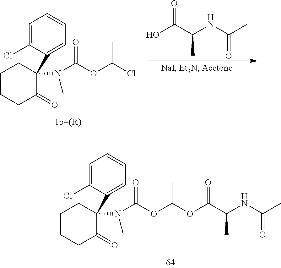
OC(C(NC(C)=O)C)=O.C1=C(Cl)C(C2(N(C(OC(Cl)C)=O)C)CCCCC2=O)=CC=C1.C1=C(Cl)C(C2(N(C(OC(OC(C(NC(C)=O)C)=O)C)=O)C)CCCCC2=O)=CC=C1
